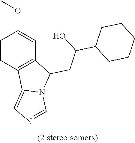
C1=CC2=C(C=C1OC)C(CC(C1CCCCC1)O)N1C2=CN=C1
